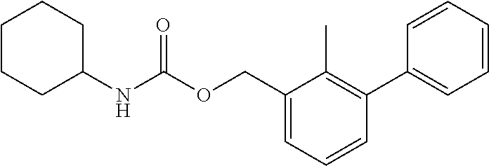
C1CCC(NC(OCC2=CC=CC(C3=CC=CC=C3)=C2C)=O)CC1
